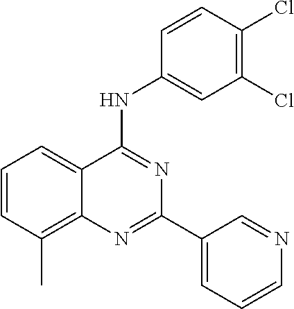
C1=CC(C)=C2C(=C1)C(NC1=CC(Cl)=C(Cl)C=C1)=NC(C1=CC=CN=C1)=N2
